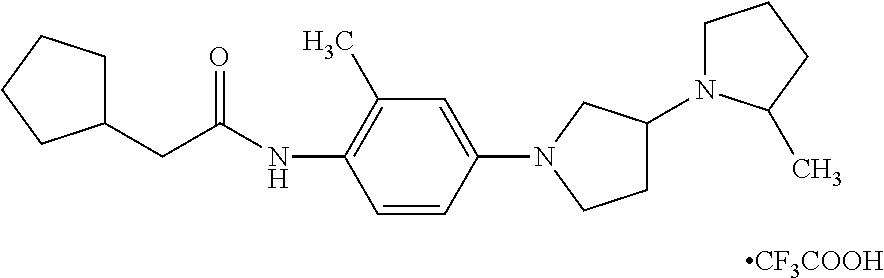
C1=CC(N2CCC(N3CCCC3C)C2)=CC(C)=C1NC(CC1CCCC1)=O.[CF3COOH]
